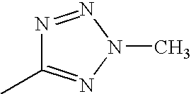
N1=NN(C)N=C1C
